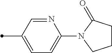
N1=CC(C)=CC=C1N1C(=O)CCC1
